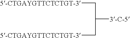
C([3-C-5])(C[5-CTGAYGTTCTCTGT-3])C[5-CTGAYGTTCTCTGT-3]
